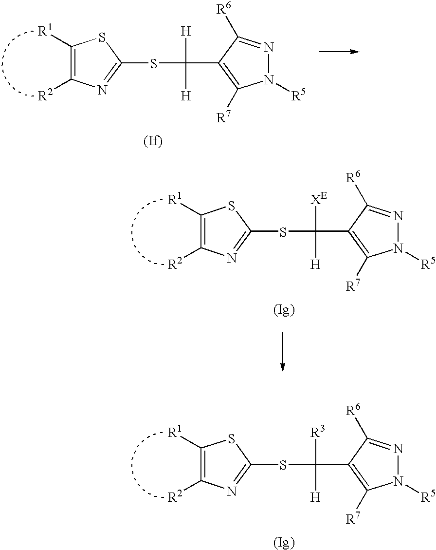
C1([R1])=C([R2])N=C(SC([R3])([H])C2=C([R7])N([R5])N=C2[R6])S1.C1([R1])=C([R2])N=C(SC([H])([H])C2=C([R7])N([R5])N=C2[R6])S1.C1([R1])=C([R2])N=C(SC([XE])([H])C2=C([R7])N([R5])N=C2[R6])S1
